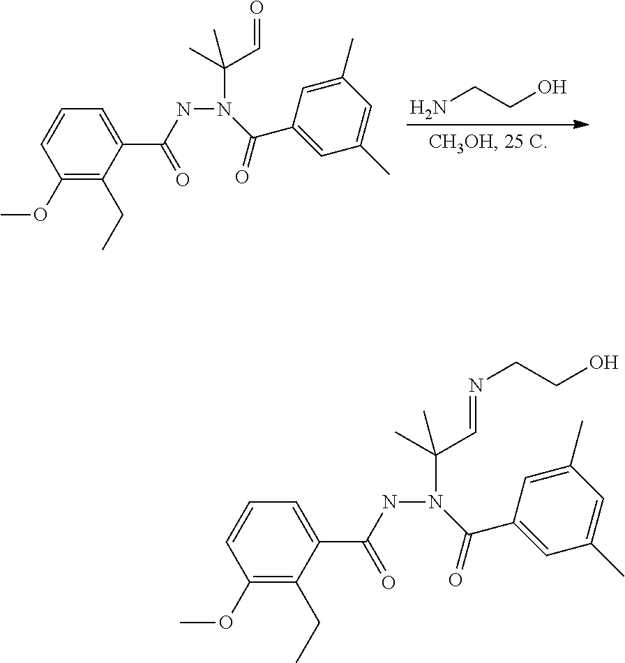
N(N(C(C1=CC(C)=CC(C)=C1)=O)C(C)(C=NCCO)C)C(C1=CC=CC(OC)=C1CC)=O.N(N(C(C1=CC(C)=CC(C)=C1)=O)C(C)(C=O)C)C(C1=CC=CC(OC)=C1CC)=O.NCCO
